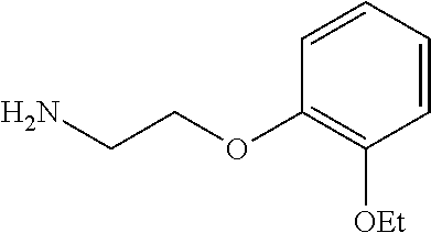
C1=CC=CC(OCCN)=C1[OEt]
